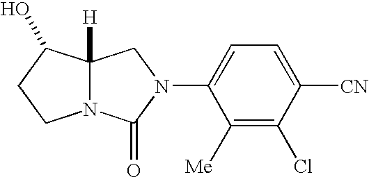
C1(N2C(=O)N3C([H])(C2)C(O)CC3)=CC=C([CN])C(Cl)=C1[Me]
